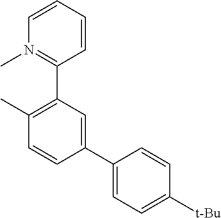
C1=CC=CC(C2=C(C)C=CC(C3=CC=C([t-Bu])C=C3)=C2)=N1C
